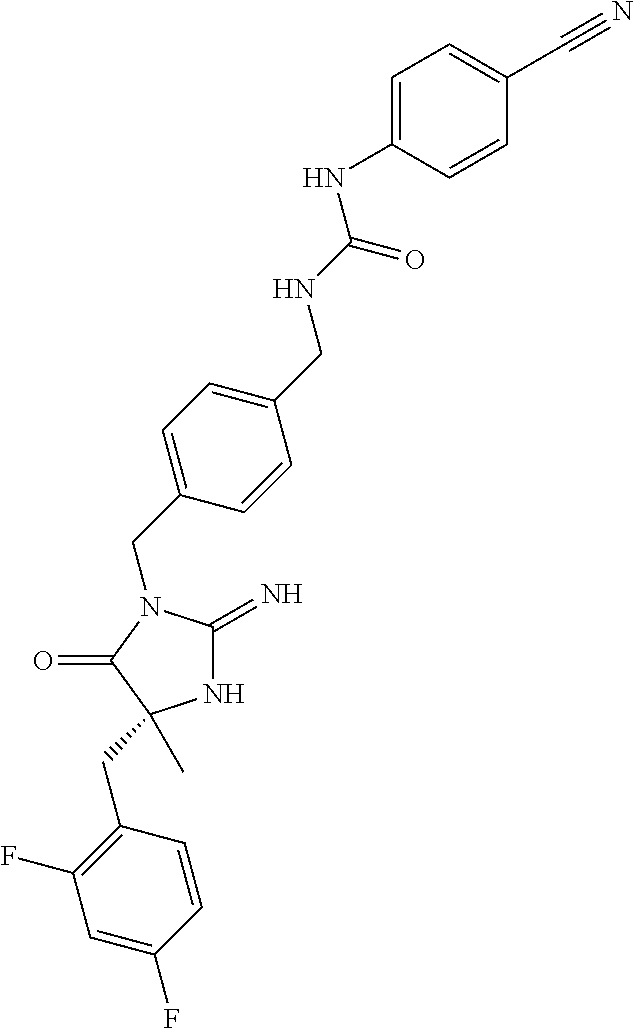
N1C(=N)N(CC2=CC=C(CNC(NC3=CC=C(C#N)C=C3)=O)C=C2)C(=O)C1(C)CC1=C(F)C=C(F)C=C1
